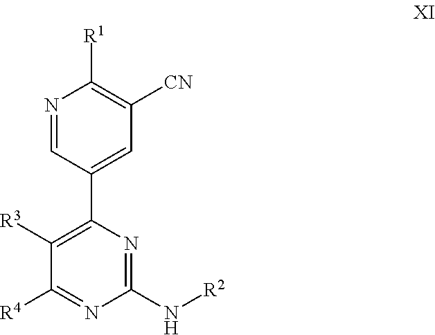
N1=CC(C2=C([R3])C([R4])=NC(N[R2])=N2)=CC([CN])=C1[R1]
